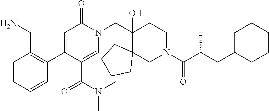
C1=CC(CN)=C(C2=CC(=O)N(CC3(O)C4(CN(C(C(CC5CCCCC5)C)=O)CC3)CCCC4)C=C2C(=O)N(C)C)C=C1
